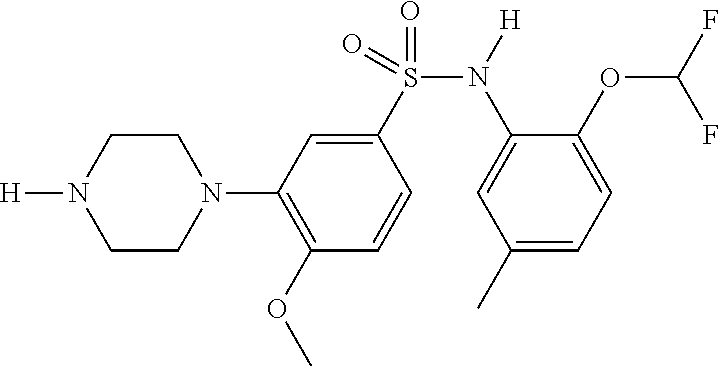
C1CN([H])CCN1C1=C(OC)C=CC(S(N(C2=CC(C)=CC=C2OC(F)F)[H])(=O)=O)=C1
